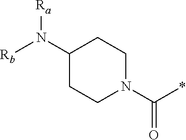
C1(N([Rb])[Ra])CCN(C(*)=O)CC1
